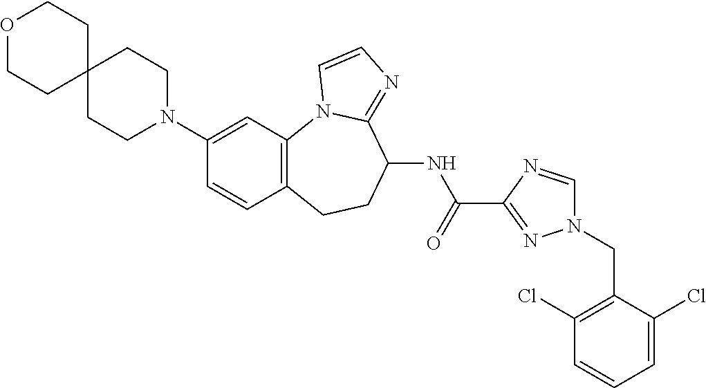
C1(N2CCC3(CC2)CCOCC3)=CC2=C(C=C1)CCC(NC(=O)C1=NN(CC3=C(Cl)C=CC=C3Cl)C=N1)C1=NC=CN21
